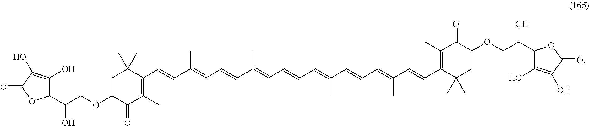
C1C(OCC(O)C2C(O)=C(O)C(=O)O2)C(=O)C(C)=C(C=CC(=CC=CC(=CC=CC=C(C=CC=C(C=CC2=C(C)C(=O)C(OCC(O)C3C(O)=C(O)C(=O)O3)CC2(C)C)C)C)C)C)C1(C)C
